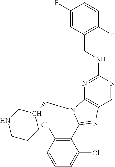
C1(F)=CC(CNC2=NC3=C(C=N2)N=C(C2=C(Cl)C=CC=C2Cl)N3CC2CNCCC2)=C(F)C=C1
